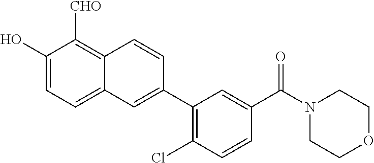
C1(O)=CC=C2C(=C1[CHO])C=CC(C1=C(Cl)C=CC(C(N3CCOCC3)=O)=C1)=C2
